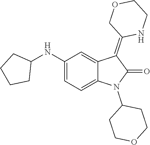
C1(NC2CCCC2)=CC=C2C(=C1)C(=C1NCCOC1)C(=O)N2C1CCOCC1
